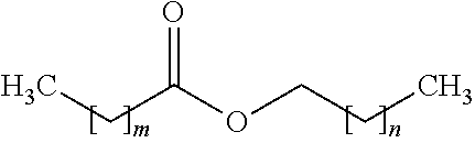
CCC(=O)OCCC
